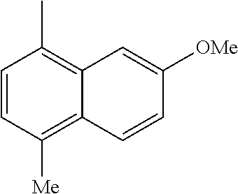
C1=CC([Me])=C2C(=C1C)C=C([OMe])C=C2
